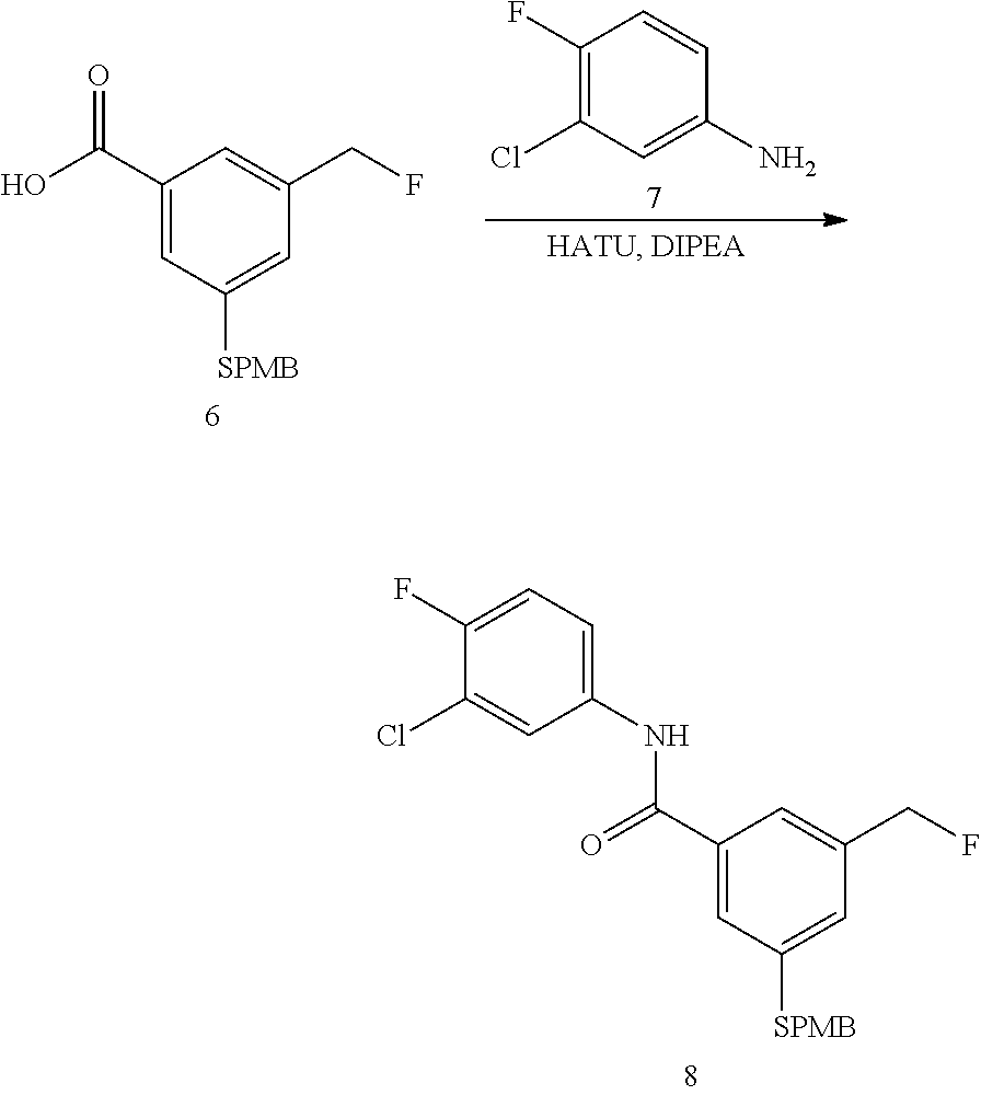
C1(C(O)=O)=CC([SPMB])=CC(CF)=C1.C1(F)=C(Cl)C=C(N)C=C1.C1(C(=O)NC2=CC=C(F)C(Cl)=C2)=CC([SPMB])=CC(CF)=C1
